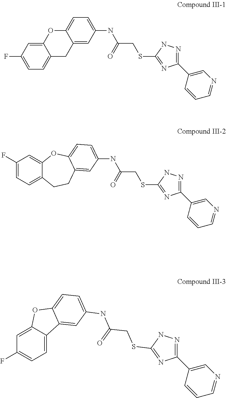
C1=C(F)C=C2C(=C1)CC1=CC(NC(CSC3=NC(C4=CN=CC=C4)=NN3)=O)=CC=C1O2.N(C(CSC1=NC(C2=CN=CC=C2)=NN1)=O)C1=CC=C2C(=C1)CCC1=CC=C(F)C=C1O2.C1=C2C(=CC=C1F)C1=CC(NC(=O)CSC3=NC(C4=CN=CC=C4)=NN3)=CC=C1O2
